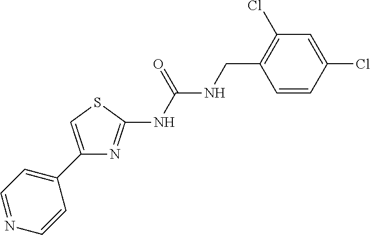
C1(C2=CC=NC=C2)=CSC(NC(NCC2=C(Cl)C=C(Cl)C=C2)=O)=N1
